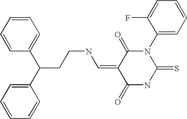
C(NC=C1C(=O)N(C2=CC=CC=C2F)C(=S)NC1=O)CC(C1=CC=CC=C1)C1=CC=CC=C1
